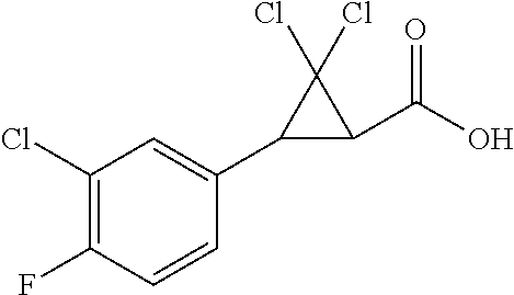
C1=CC(F)=C(Cl)C=C1C1C(C(O)=O)C1(Cl)Cl
